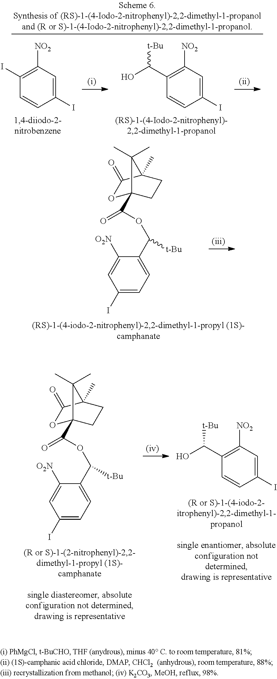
C1([O2N])=CC(I)=CC=C1C(OC(=O)C12OC(=O)C(C)(CC1)C2(C)C)[t-Bu].C1(I)=CC([NO2])=C(C(O)[t-Bu])C=C1.C1([O2N])=CC(I)=CC=C1C(OC(=O)C12OC(=O)C(C)(CC1)C2(C)C)[t-Bu].C1(I)=CC([NO2])=C(I)C=C1.C1(I)=CC([NO2])=C(C(O)[t-Bu])C=C1
